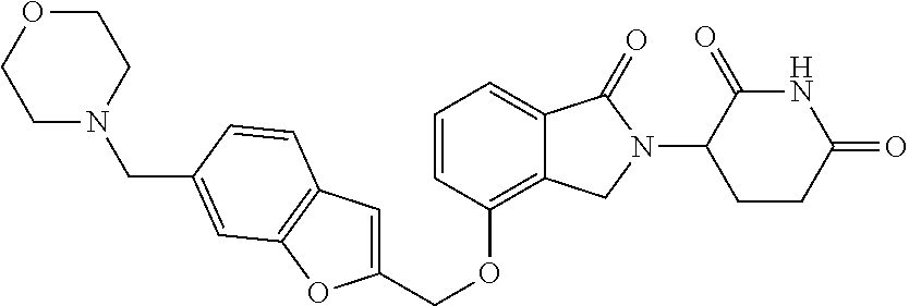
C1=C2C(=C(OCC3=CC4=C(O3)C=C(CN3CCOCC3)C=C4)C=C1)CN(C1CCC(=O)NC1=O)C2=O
